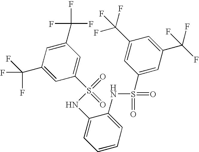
C1(C(F)(F)F)=CC(S(=O)(NC2=CC=CC=C2NS(=O)(C2=CC(C(F)(F)F)=CC(C(F)(F)F)=C2)=O)=O)=CC(C(F)(F)F)=C1
